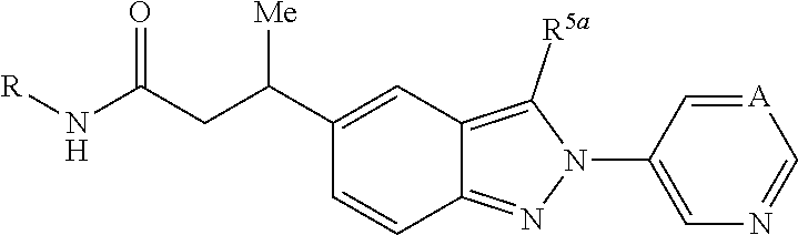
C1=C(C(CC(N[R])=O)[Me])C=CC2=NN(C3=CN=C[A]=C3)C([R5a])=C12
